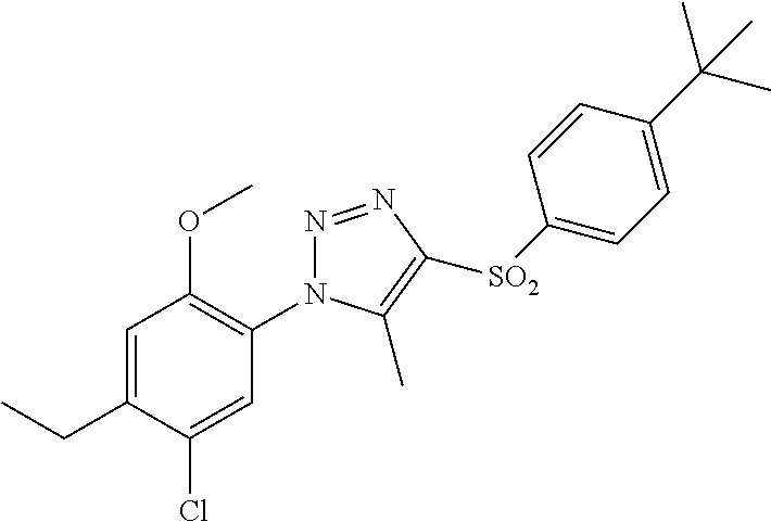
N1=NC([SO2]C2=CC=C(C(C)(C)C)C=C2)=C(C)N1C1=C(OC)C=C(CC)C(Cl)=C1
